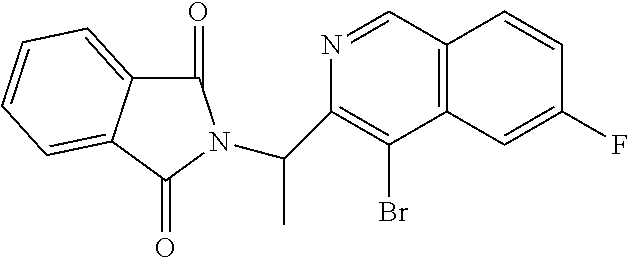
C12=C(C=NC(C(C)N3C(=O)C4=CC=CC=C4C3=O)=C1Br)C=CC(F)=C2
